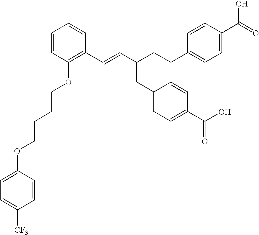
C1(C=CC(CC2=CC=C(C(=O)O)C=C2)CCC2=CC=C(C(O)=O)C=C2)=C(OCCCCOC2=CC=C([CF3])C=C2)C=CC=C1
